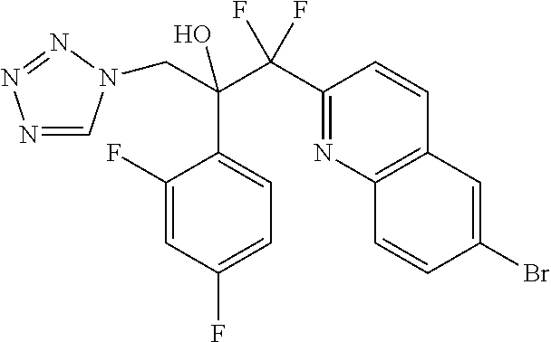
N1=CN(CC(C2=CC=C(F)C=C2F)(C(F)(F)C2=NC3=C(C=C2)C=C(Br)C=C3)O)N=N1
